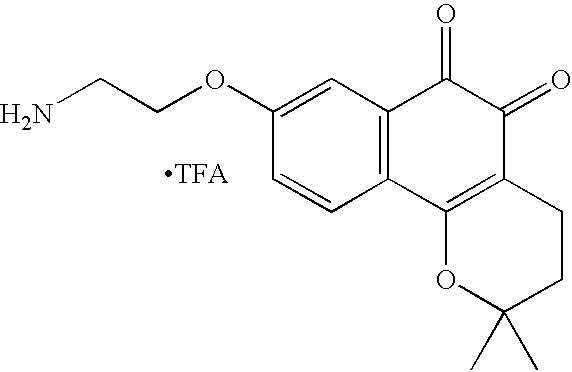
NCCOC1=CC2=C(C=C1)C1=C(C(=O)C2=O)CCC(C)(C)O1.[TFA]
